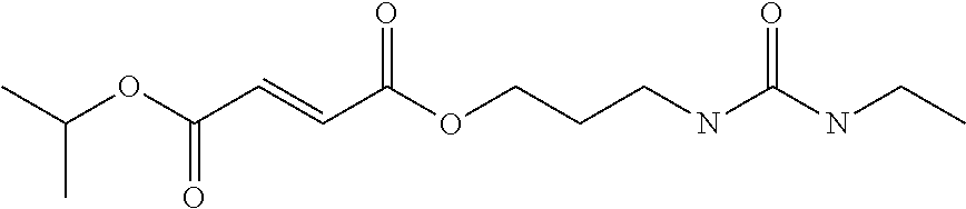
C(OC(C=CC(OCCCNC(NCC)=O)=O)=O)(C)C
